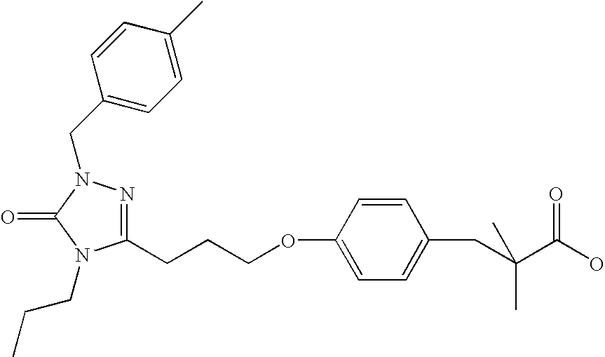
C1=CC(OCCCC2=NN(CC3=CC=C(C)C=C3)C(=O)N2CCC)=CC=C1CC(C(O)=O)(C)C
